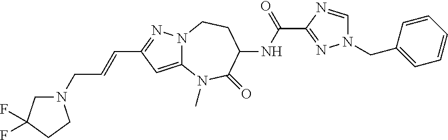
C12=CC(C=CCN3CC(F)(F)CC3)=NN1CCC(NC(C1=NN(CC3=CC=CC=C3)C=N1)=O)C(=O)N2C
